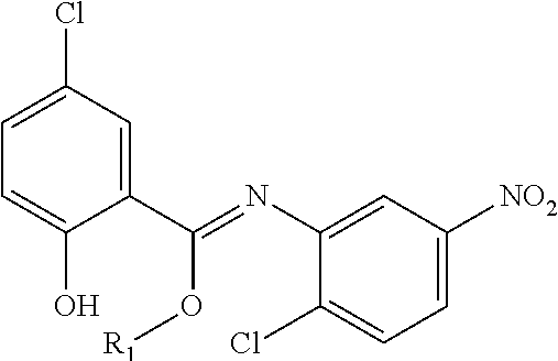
C1=C(O)C(C(=NC2=CC([NO2])=CC=C2Cl)O[R1])=CC(Cl)=C1
